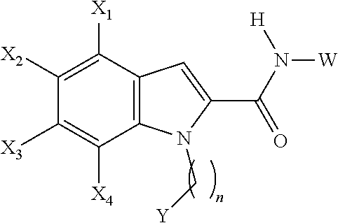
C12=C(C([X1])=C([X2])C([X3])=C1[X4])C=C(C(N([H])[W])=O)N2C[Y]
